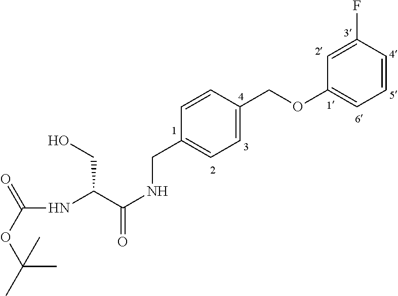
C(C(C(NCC1=CC=C(COC2=CC=CC(F)=C2)C=C1)=O)NC(OC(C)(C)C)=O)O
